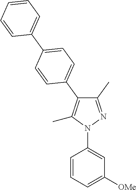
C1=CC=C([OMe])C=C1N1C(C)=C(C2=CC=C(C3=CC=CC=C3)C=C2)C(C)=N1
